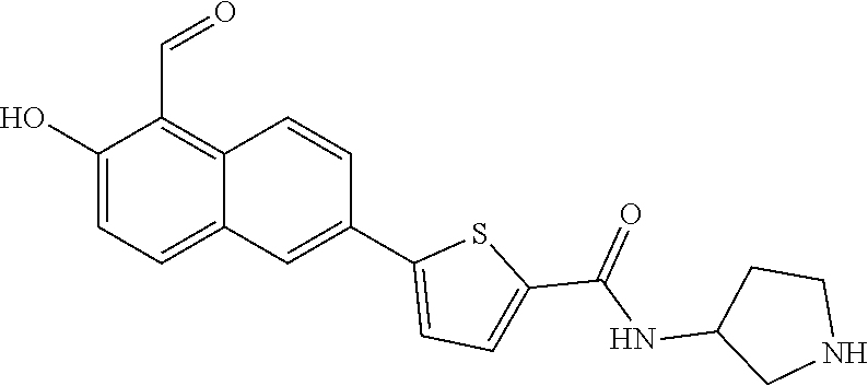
OC1=CC=C2C(=C1C=O)C=CC(C1=CC=C(C(NC3CNCC3)=O)S1)=C2
